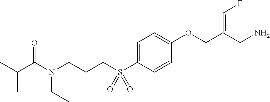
C1=C(S(CC(CN(C(C(C)C)=O)CC)C)(=O)=O)C=CC(OCC(CN)=CF)=C1
